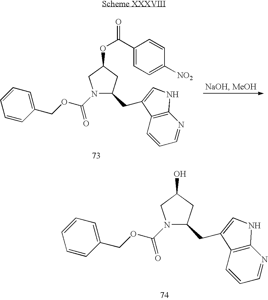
C1C(OC(=O)C2=CC=C([NO2])C=C2)CN(C(OCC2=CC=CC=C2)=O)C1CC1=CNC2=C1C=CC=N2.C1C(O)CN(C(OCC2=CC=CC=C2)=O)C1CC1=CNC2=C1C=CC=N2
